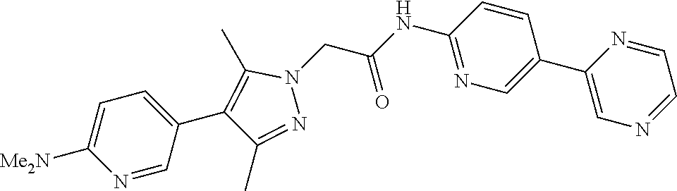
C1(C2=CN=C(NC(=O)CN3C(C)=C(C4=CC=C([Me2N])N=C4)C(C)=N3)C=C2)=CN=CC=N1
